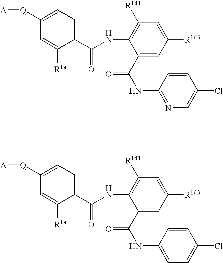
C1(C(NC2=C([R1d1])C=C([R1d3])C=C2C(NC2=NC=C(Cl)C=C2)=O)=O)=CC=C([Q][A])C=C1[R1a].C1(C(NC2=C([R1d1])C=C([R1d3])C=C2C(NC2=CC=C(Cl)C=C2)=O)=O)=CC=C([Q][A])C=C1[R1a]
